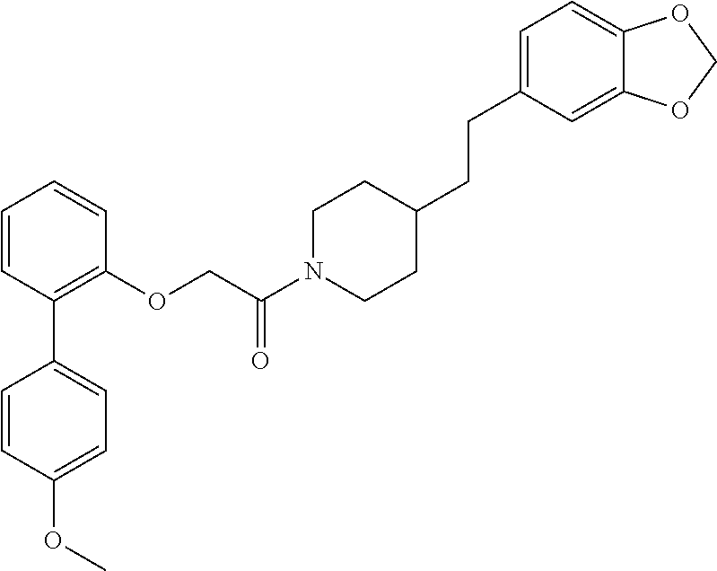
C1=CC(C2=CC=C(OC)C=C2)=C(OCC(N2CCC(CCC3=CC=C4C(=C3)OCO4)CC2)=O)C=C1
